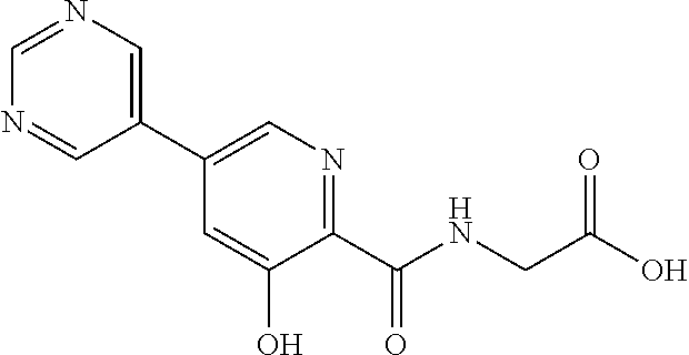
C1(C2=CN=CN=C2)=CN=C(C(=O)NCC(O)=O)C(O)=C1
